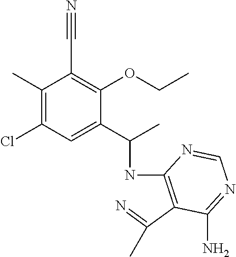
C(C1=C(OCC)C(C(C)NC2=C(C(=N)C)C(N)=NC=N2)=CC(Cl)=C1C)#N
